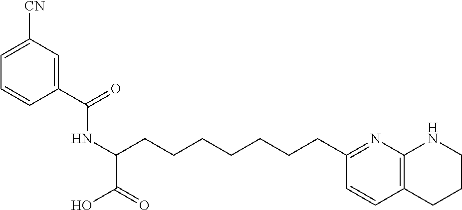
C1(C(=O)NC(C(=O)O)CCCCCCCC2=NC3=C(C=C2)CCCN3)=CC([CN])=CC=C1
